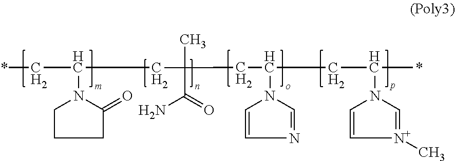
C(C(C*)N1C(=O)CCC1)C(C)(CCC(CC(*)N1C=[N+](C)C=C1)N1C=NC=C1)C(=O)N
